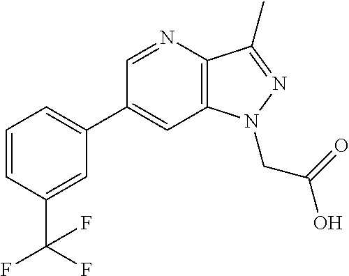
C1(C2=CC=CC(C(F)(F)F)=C2)=CC2=C(C(C)=NN2CC(O)=O)N=C1
